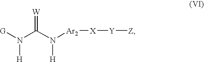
[G]N(C(N([Ar2][X][Y][Z])[H])=[W])[H]
